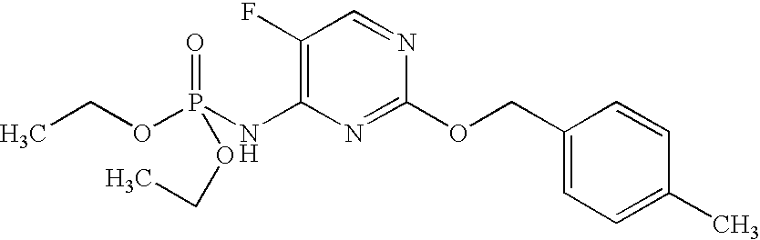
C1(F)=C(NP(OCC)(=O)OCC)N=C(OCC2=CC=C(C)C=C2)N=C1
